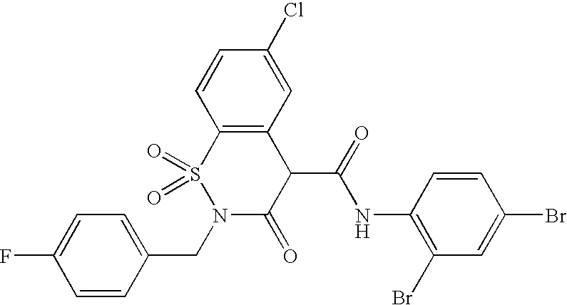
C1=CC(Br)=CC(Br)=C1NC(C1C(=O)N(CC2=CC=C(F)C=C2)S(=O)(=O)C2=C1C=C(Cl)C=C2)=O
